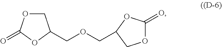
O1C(COCC2COC(=O)O2)COC1=O
